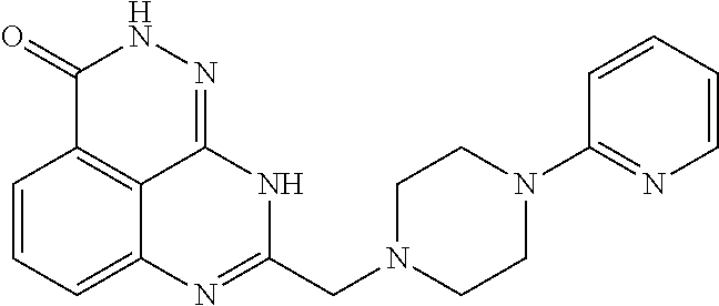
C1=CC=C2C3=C1C(=O)NN=C3NC(CN1CCN(C3=NC=CC=C3)CC1)=N2
